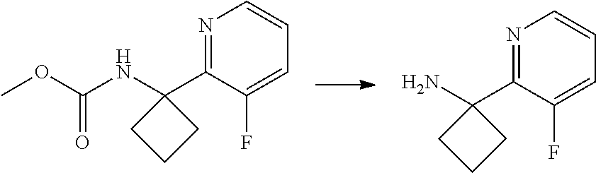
C1=CC=C(F)C(C2(N)CCC2)=N1.C1=CC=C(F)C(C2(NC(OC)=O)CCC2)=N1
